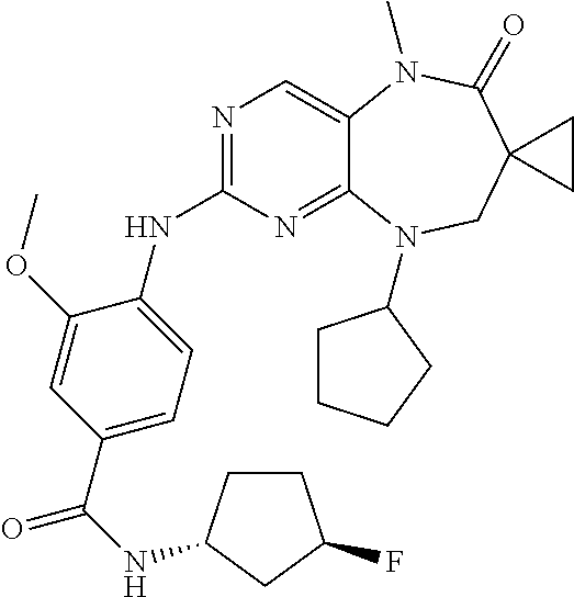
N1=C(NC2=CC=C(C(NC3CCC(F)C3)=O)C=C2OC)N=C2C(=C1)N(C)C(=O)C1(CN2C2CCCC2)CC1
